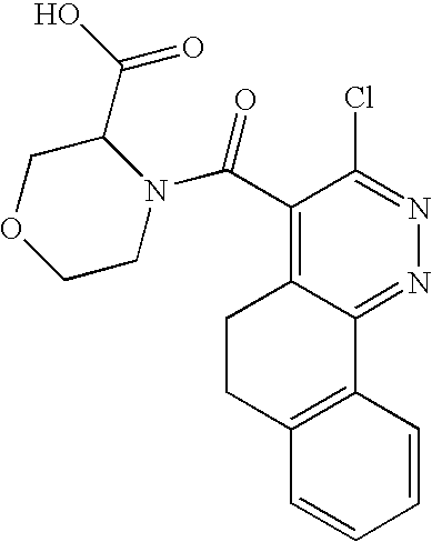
C1(C(N2CCOCC2C(O)=O)=O)=C2C(=NN=C1Cl)C1=C(CC2)C=CC=C1
